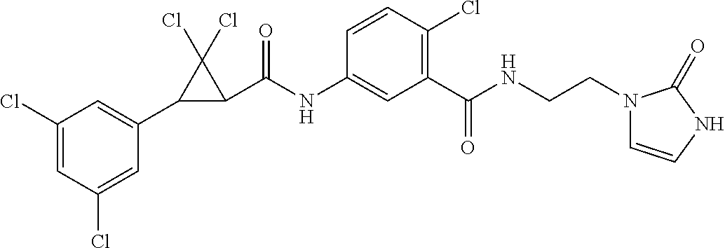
C1(Cl)=CC(Cl)=CC(C2C(C(NC3=CC(C(NCCN4C=CNC4=O)=O)=C(Cl)C=C3)=O)C2(Cl)Cl)=C1
